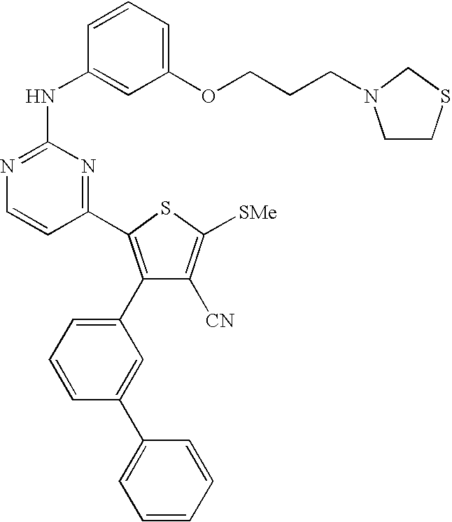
C1=CC(NC2=NC=CC(C3=C(C4=CC=CC(C5=CC=CC=C5)=C4)C([CN])=C([SMe])S3)=N2)=CC(OCCCN2CCSC2)=C1
